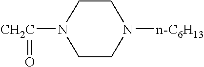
N1([CH2C]=O)CCN([n-C6H13])CC1
